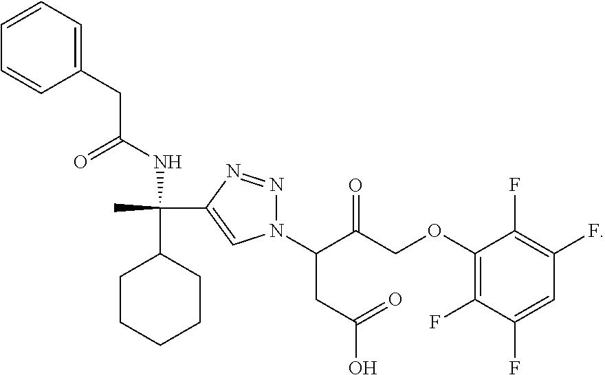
O(C1=C(F)C(F)=CC(F)=C1F)CC(C(CC(O)=O)N1N=NC(C(C)(C2CCCCC2)NC(=O)CC2=CC=CC=C2)=C1)=O
